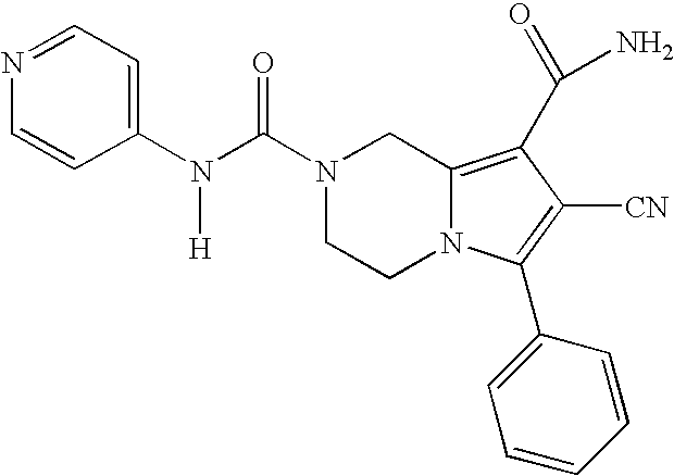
N1(C(N([H])C2=CC=NC=C2)=O)CCN2C(=C(C(N)=O)C([CN])=C2C2=CC=CC=C2)C1
